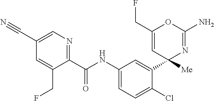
C1(C(NC2=CC=C(Cl)C(C3([Me])N=C(N)OC(CF)=C3)=C2)=O)=NC=C(C#N)C=C1CF
